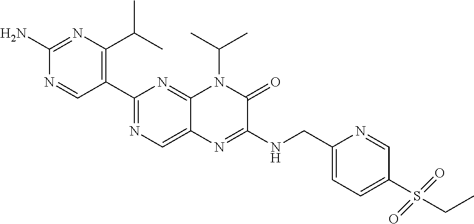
C1(C2=NC=C3C(=N2)N(C(C)C)C(=O)C(NCC2=CC=C(S(CC)(=O)=O)C=N2)=N3)=C(C(C)C)N=C(N)N=C1
